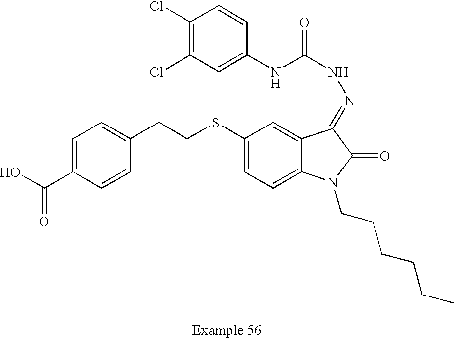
C1=C(C(O)=O)C=CC(CCSC2=CC=C3C(=C2)C(=NNC(=O)NC2=CC(Cl)=C(Cl)C=C2)C(=O)N3CCCCCC)=C1
